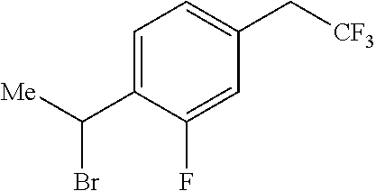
C1=C(F)C(C([Me])Br)=CC=C1C[CF3]
